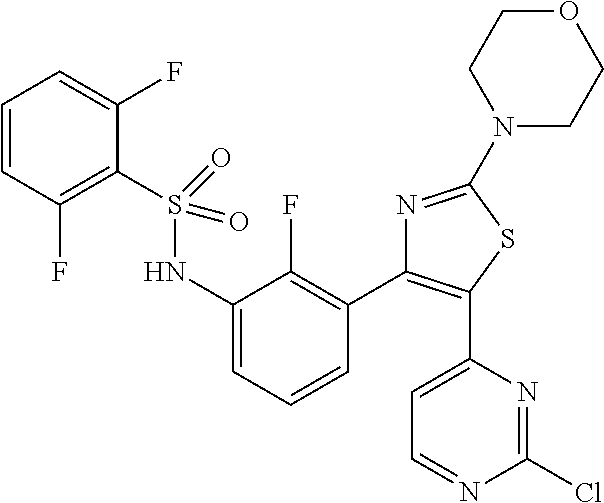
C1(NS(C2=C(F)C=CC=C2F)(=O)=O)=CC=CC(C2=C(C3=CC=NC(Cl)=N3)SC(N3CCOCC3)=N2)=C1F
